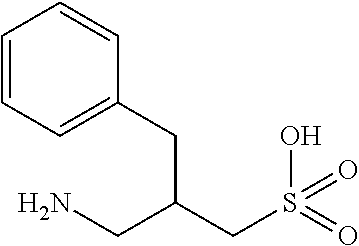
NCC(CS(=O)(O)=O)CC1=CC=CC=C1
